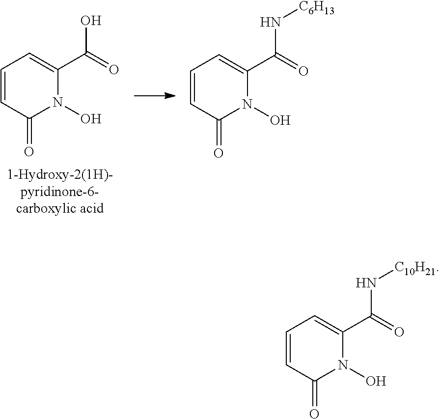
OC(=O)C1=CC=CC(=O)N1O.N(C(=O)C1=CC=CC(=O)N1O)[C6H13].N(C(=O)C1=CC=CC(=O)N1O)[C10H21]
